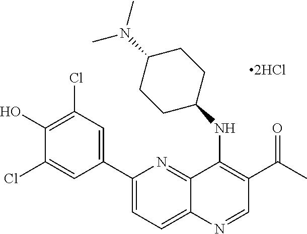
C12=NC(C3=CC(Cl)=C(O)C(Cl)=C3)=CC=C1N=CC(C(C)=O)=C2NC1CCC(N(C)C)CC1
